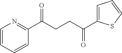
C(CCC(C1=CC=CS1)=O)(=O)C1=NC=CC=C1
